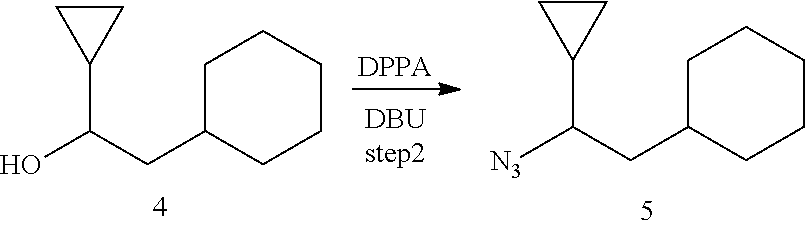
[DPPA].C1C(CC(O)C2CC2)CCCC1.C1C(CC([N3])C2CC2)CCCC1
